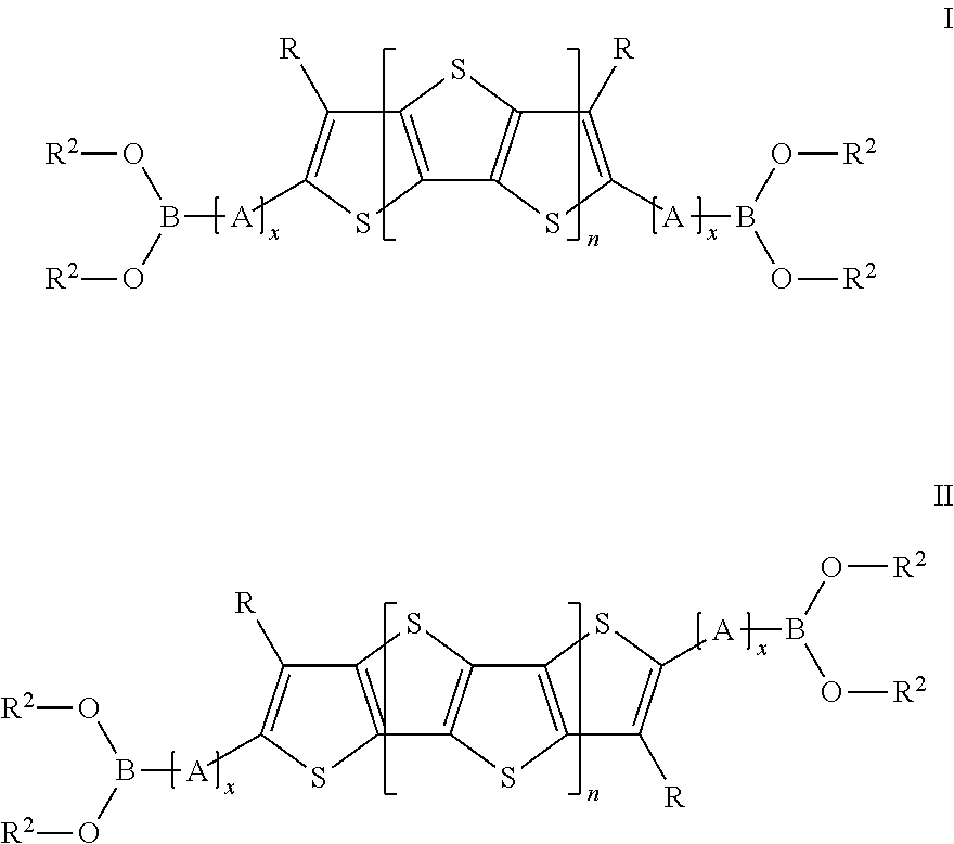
C12=C(SC([A]B(O[R2])O[R2])=C1[R])C1=C(S2)C([R])=C([A]B(O[R2])O[R2])S1.C12=C(SC([A]B(O[R2])O[R2])=C1[R])C1=C(S2)C2=C(S1)C([R])=C([A]B(O[R2])O[R2])S2
